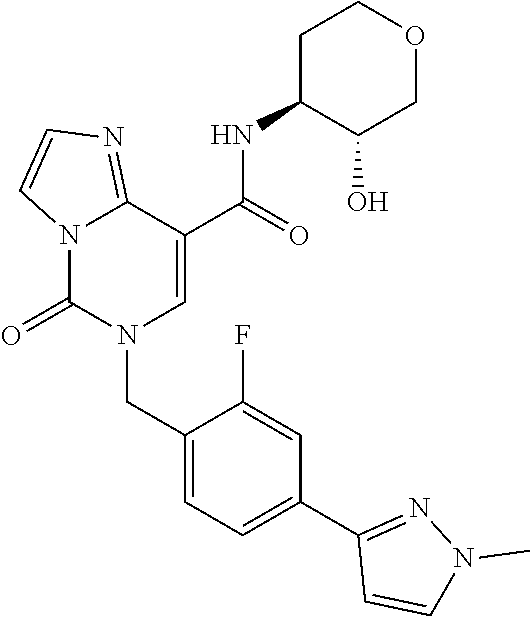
C12=NC=CN1C(=O)N(CC1=CC=C(C3=NN(C)C=C3)C=C1F)C=C2C(NC1C(O)COCC1)=O
